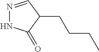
N1=CC(CCCC)C(=O)N1
